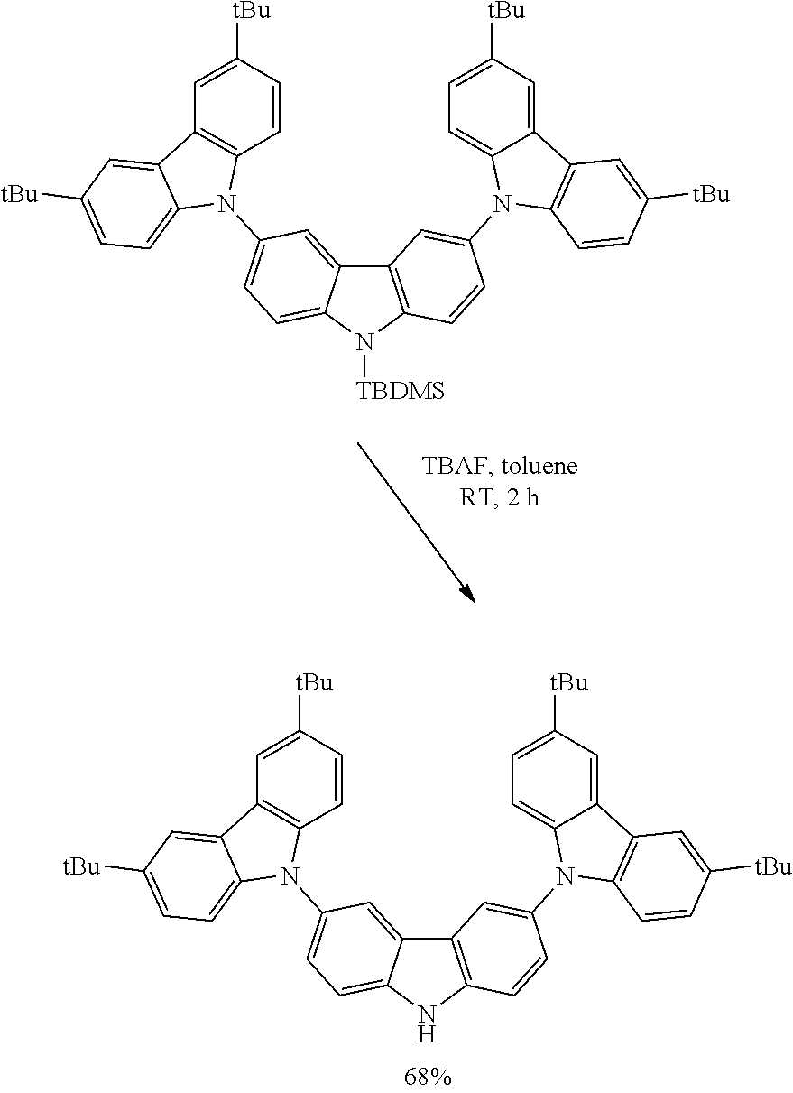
C12=C(NC3=CC=C(N4C5=C(C6=CC([tBu])=CC=C46)C=C([tBu])C=C5)C=C13)C=CC(N1C3=C(C4=CC([tBu])=CC=C14)C=C([tBu])C=C3)=C2.C12=C(N([TBDMS])C3=CC=C(N4C5=C(C6=CC([tBu])=CC=C46)C=C([tBu])C=C5)C=C13)C=CC(N1C3=C(C4=CC([tBu])=CC=C14)C=C([tBu])C=C3)=C2
